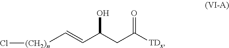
O=C([TDx])CC(C=C[(CH2)n]Cl)O
